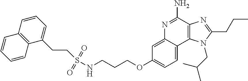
C1=C2C(=CC=C1OCCCNS(=O)(=O)CCC1=CC=CC3=C1C=CC=C3)C1=C(C(N)=N2)N=C(CCC)N1CC(C)C
